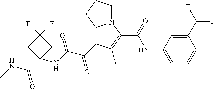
C12=C(C(C(NC3(C(NC)=O)CC(F)(F)C3)=O)=O)C(C)=C(C(=O)NC3=CC=C(F)C(C(F)F)=C3)N1CCC2
